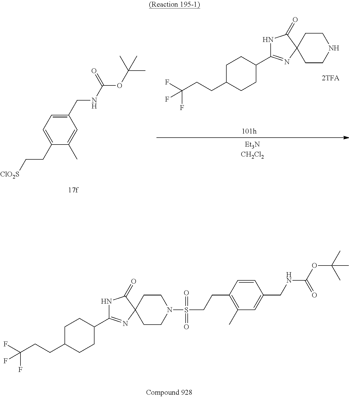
C12(CCN(S(=O)(CCC3=C(C)C=C(CNC(OC(C)(C)C)=O)C=C3)=O)CC1)C(=O)NC(C1CCC(CCC(F)(F)F)CC1)=N2.C1=C(CC[ClO2S])C(C)=CC(CNC(OC(C)(C)C)=O)=C1.C12(CCNCC1)C(=O)NC(C1CCC(CCC(F)(F)F)CC1)=N2
